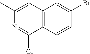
C12=C(C=CC(Br)=C1)C(Cl)=NC(C)=C2
